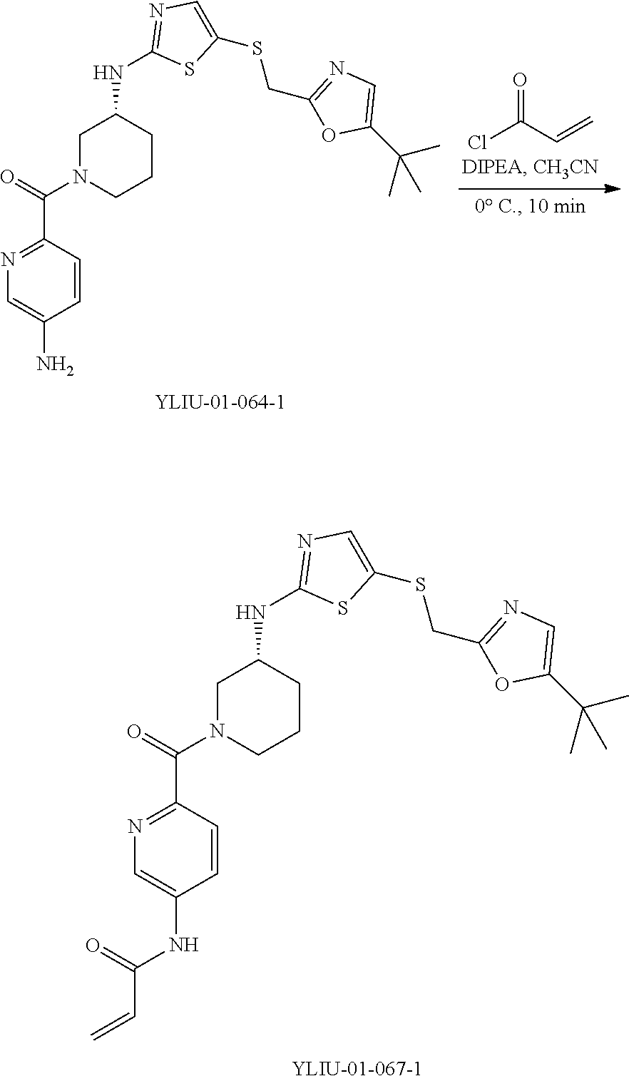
C1(C(N2CCCC(NC3=NC=C(SCC4=NC=C(C(C)(C)C)O4)S3)C2)=O)=NC=C(NC(C=C)=O)C=C1.ClC(C=C)=O.C1(C(N2CCCC(NC3=NC=C(SCC4=NC=C(C(C)(C)C)O4)S3)C2)=O)=NC=C(N)C=C1
